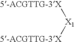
[X1]([5-ACGTTG-3X])[5-ACGTTG-3X]
